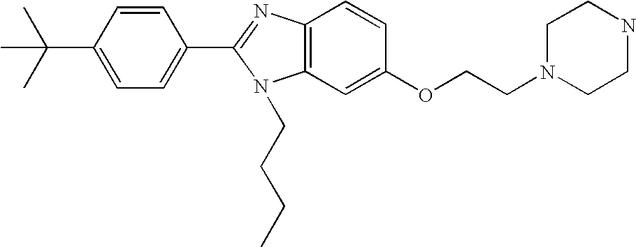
C1=CC(C(C)(C)C)=CC=C1C1=NC2=C(N1CCCC)C=C(OCCN1CCNCC1)C=C2
